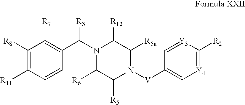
C1([R8])=C([R11])C=CC(C(N2C([R6])C([R5])N([V]C3=C[Y4]=C([R2])[Y3]=C3)C([R5a])C2[R12])[R3])=C1[R7]
